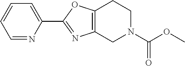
C1=NC(C2=NC3=C(O2)CCN(C(=O)OC)C3)=CC=C1
